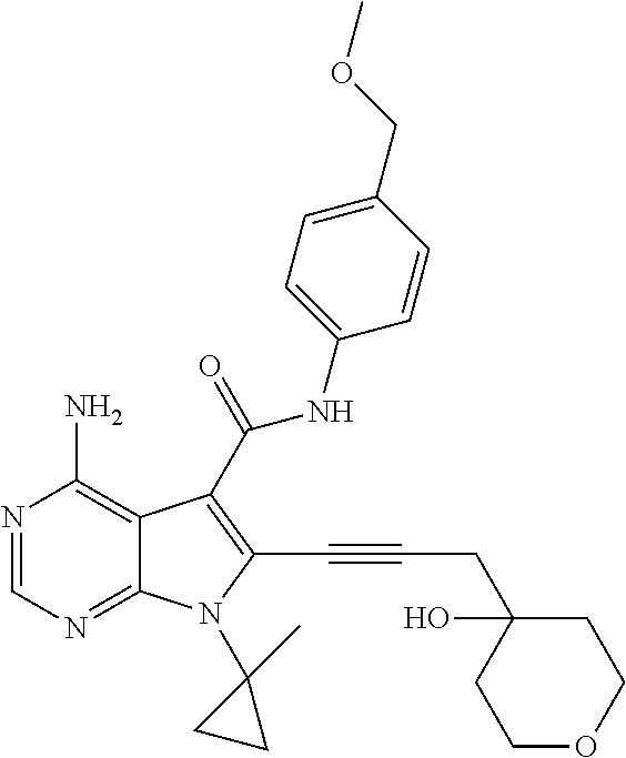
N1=CN=C2C(=C1N)C(C(NC1=CC=C(COC)C=C1)=O)=C(C#CCC1(O)CCOCC1)N2C1(C)CC1
